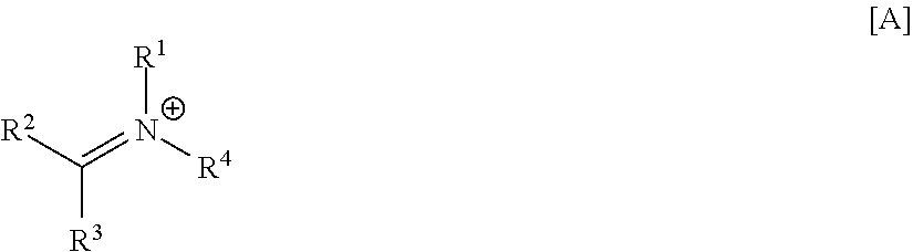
C([R3])([R2])=[N+]([R4])[R1]
